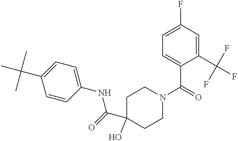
C1=C(F)C=C(C(F)(F)F)C(C(=O)N2CCC(C(=O)NC3=CC=C(C(C)(C)C)C=C3)(O)CC2)=C1
